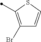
C1(Br)=C(C)SC=C1
